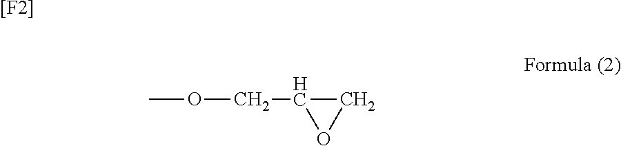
COCC1OC1.[[F2]]
